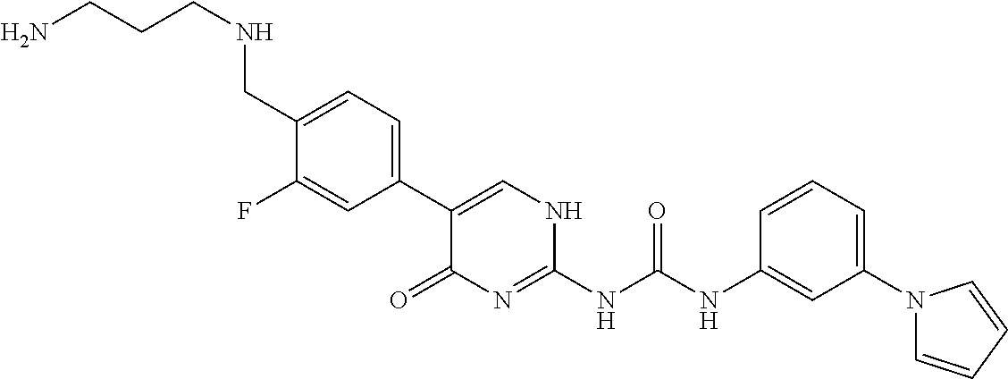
C1(C2=CC=C(CNCCCN)C(F)=C2)=CNC(NC(NC2=CC(N3C=CC=C3)=CC=C2)=O)=NC1=O
